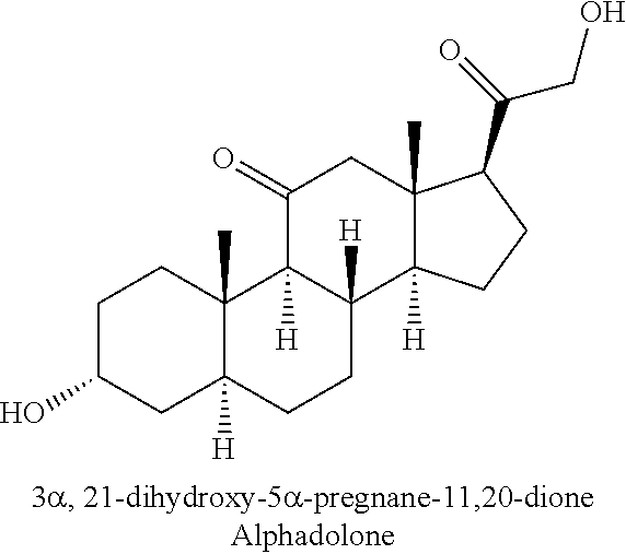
C1C(O)CC2([H])C(C)(C1)C1([H])C([H])(CC2)C2([H])C(C)(CC1=O)C(C(=O)CO)CC2
